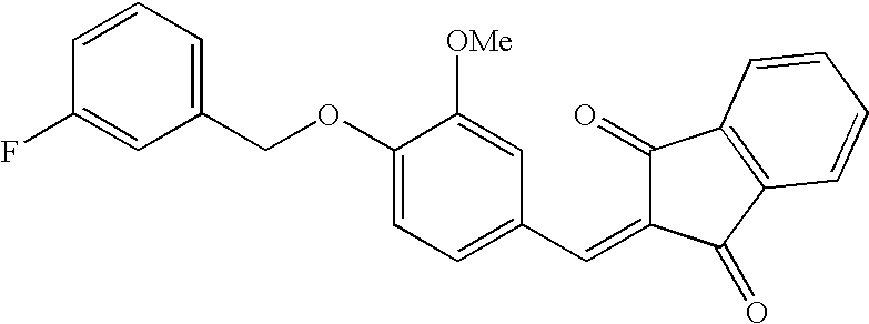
C1=CC=C(COC2=CC=C(C=C3C(=O)C4=C(C3=O)C=CC=C4)C=C2[OMe])C=C1F
